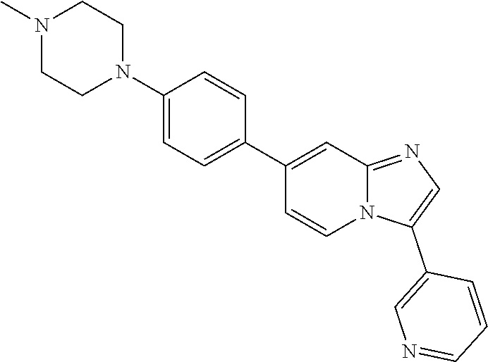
N12C(=NC=C1C1=CN=CC=C1)C=C(C1=CC=C(N3CCN(C)CC3)C=C1)C=C2
